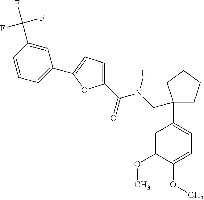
C1(C(=O)N(CC2(C3=CC=C(OC)C(OC)=C3)CCCC2)[H])=CC=C(C2=CC=CC(C(F)(F)F)=C2)O1
